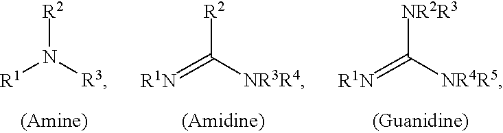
[R2]N([R3])[R1].[R2]C([NR3R4])=[R1N].[NR2R3]C([NR4R5])=[R1N]
